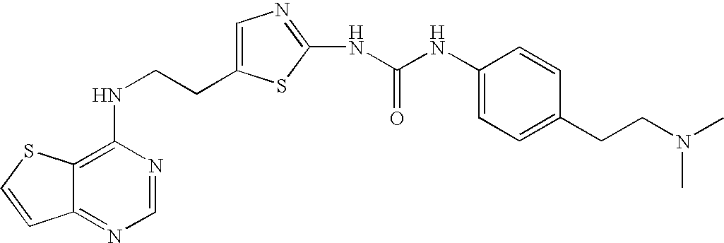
C(CNC1=C2C(=NC=N1)C=CS2)C1=CN=C(NC(=O)NC2=CC=C(CCN(C)C)C=C2)S1
